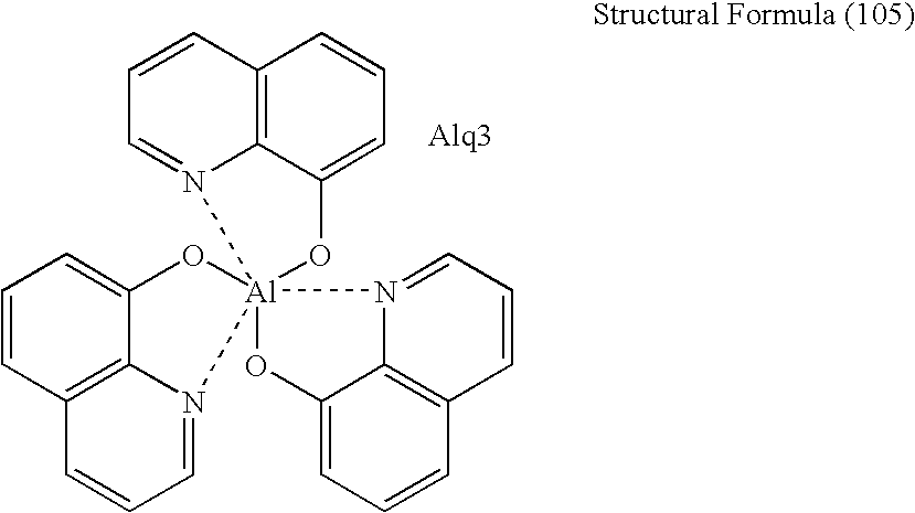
C1=CC2=C3N(=C1)[Al]14(OC5=CC=CC6=C5N1=CC=C6)(OC3=CC=C2)OC1=CC=CC2=C1N4=CC=C2
